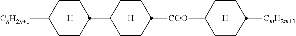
C1CC([COO]C2CCC([CmH2m+1])CC2)CCC1C1CCC([CnH2n+1])CC1.[H].[H].[H]
